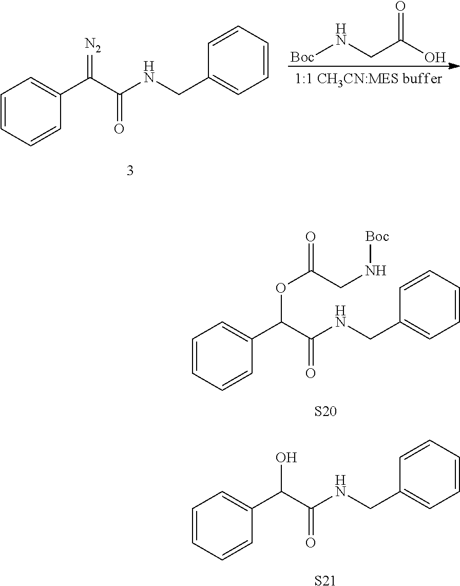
C1=CC=CC(C(C(NCC2=CC=CC=C2)=O)=[N2])=C1.[Boc]NCC(O)=O.C1=CC=CC(C(C(NCC2=CC=CC=C2)=O)OC(CN[Boc])=O)=C1.[S20].C1=CC=CC(C(C(NCC2=CC=CC=C2)=O)O)=C1.[S21]
